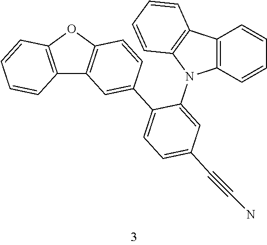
C12=C(OC3=C1C=C(C1=CC=C(C#CN)C=C1N1C4=C(C=CC=C4)C4=C1C=CC=C4)C=C3)C=CC=C2
